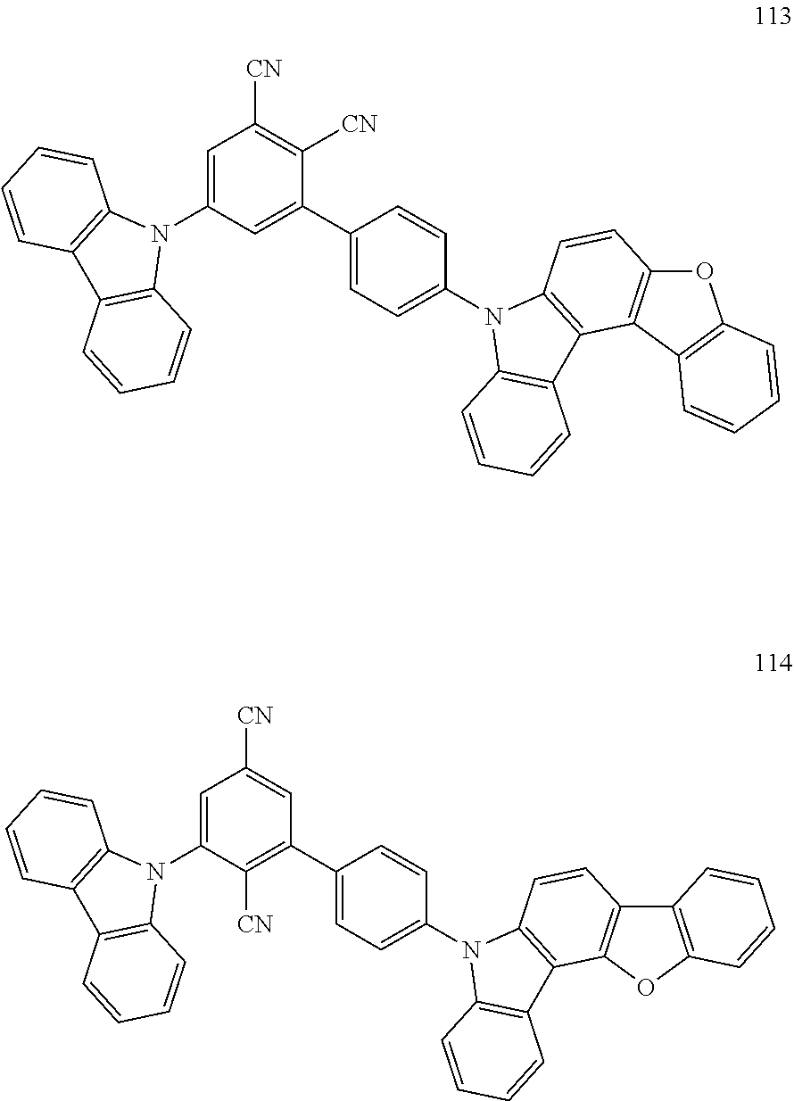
C1=C(N2C3=C(C4=C2C=CC=C4)C=CC=C3)C=C(C2=CC=C(N3C4=C(C5=C3C=CC3=C5C5=C(O3)C=CC=C5)C=CC=C4)C=C2)C([CN])=C1[CN].C1=C(N2C3=C(C4=C2C=CC=C4)C=CC=C3)C([CN])=C(C2=CC=C(N3C4=C(C5=C3C=CC3=C5OC5=C3C=CC=C5)C=CC=C4)C=C2)C=C1[CN]
